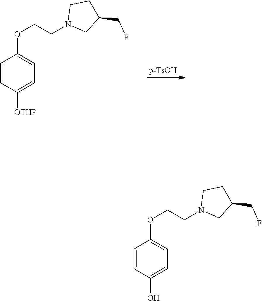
[p-TsOH].C(COC1=CC=C([OTHP])C=C1)N1CC(CF)CC1.C(COC1=CC=C(O)C=C1)N1CC(CF)CC1
